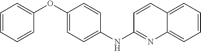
C1(OC2=CC=CC=C2)=CC=C(NC2=NC3=CC=CC=C3C=C2)C=C1
